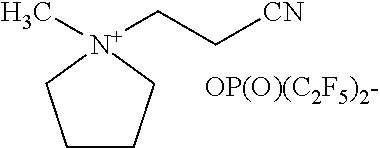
C1CC[N+](C)(CC[CN])C1.[OP(O)(C2F5)2-]
